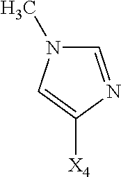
C1=NC([X4])=CN1C
